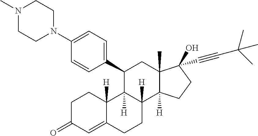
C1(C2C3([H])C([H])(C4([H])C(C)(C2)C(O)(C#CC(C)(C)C)CC4)CCC2=CC(=O)CCC32[H])=CC=C(N2CCN(C)CC2)C=C1
